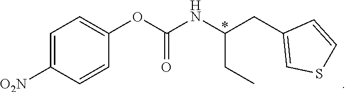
C1=C([O2N])C=CC(OC(NC(CC2=CSC=C2)CC)=O)=C1
